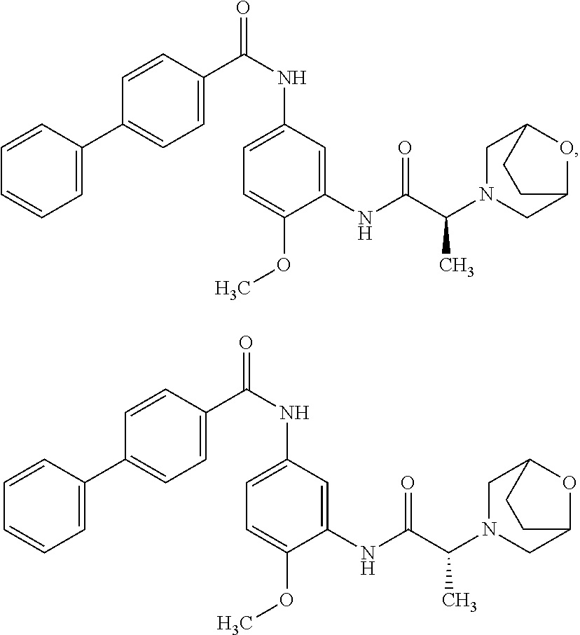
C1=C(C2=CC=C(C(NC3=CC=C(OC)C(NC(C(N4CC5OC(C4)CC5)C)=O)=C3)=O)C=C2)C=CC=C1.C1=C(C2=CC=C(C(NC3=CC=C(OC)C(NC(C(N4CC5OC(C4)CC5)C)=O)=C3)=O)C=C2)C=CC=C1
